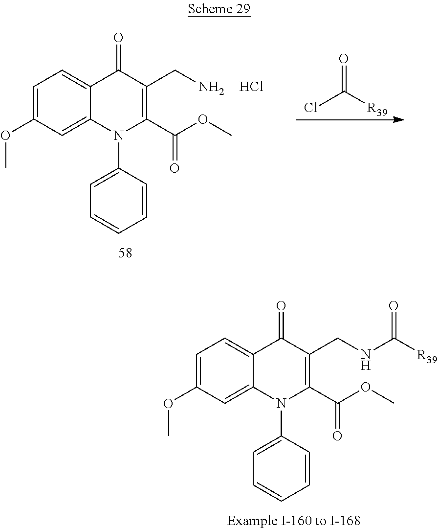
C1=C(OC)C=C2C(=C1)C(=O)C(CN)=C(C(OC)=O)N2C1=CC=CC=C1.Cl.ClC([R39])=O.C1=C(OC)C=C2C(=C1)C(=O)C(CNC([R39])=O)=C(C(OC)=O)N2C1=CC=CC=C1
